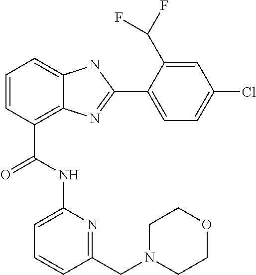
C1=CC(C(=O)NC2=CC=CC(CN3CCOCC3)=N2)=C2C(=C1)NC(C1=CC=C(Cl)C=C1C(F)F)=N2
